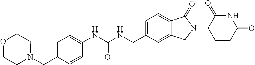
C1=CC(NC(NCC2=CC=C3C(=C2)CN(C2CCC(=O)NC2=O)C3=O)=O)=CC=C1CN1CCOCC1
